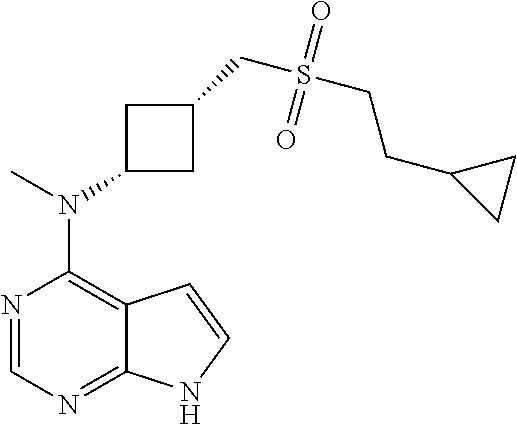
N1=CN=C2C(=C1N(C)C1CC(CS(CCC3CC3)(=O)=O)C1)C=CN2
